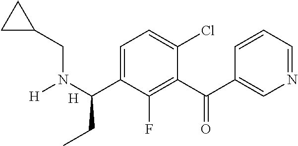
C1=C(C(N(CC2CC2)[H])CC)C(F)=C(C(C2=CN=CC=C2)=O)C(Cl)=C1.[H]
